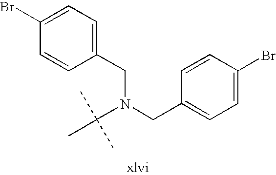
C1(CN(CC2=CC=C(Br)C=C2)C(C)(C)C)=CC=C(Br)C=C1
